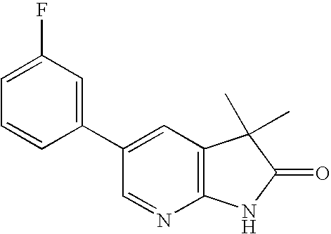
C1=C(F)C=C(C2=CC3=C(N=C2)NC(=O)C3(C)C)C=C1
